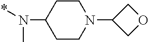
C1CC(N(C)*)CCN1C1COC1
